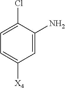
C1=C(N)C(Cl)=CC=C1[X4]
